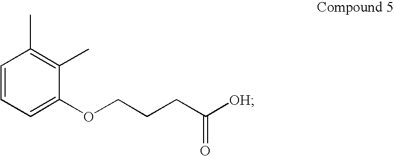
C1=CC=C(OCCCC([OH])=O)C(C)=C1C
